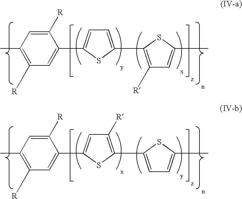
C1([R])=CC(C)=C([R])C=C1C1=CC=C(C2=C([R])C=C(C)S2)S1.C1([R])=CC(C)=C([R])C=C1C1=CC([R])=C(C2=CC=C(C)S2)S1
